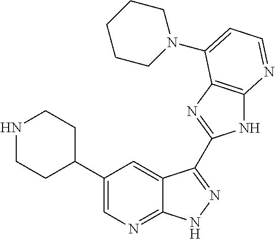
C1(C2=CN=C3C(=C2)C(C2=NC4=C(N2)N=CC=C4N2CCCCC2)=NN3)CCNCC1
